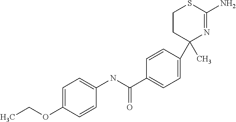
C1CC(C)(C2=CC=C(C(NC3=CC=C(OCC)C=C3)=O)C=C2)N=C(N)S1
